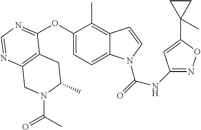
C12=C(N=CN=C1OC1=CC=C3C(=C1C)C=CN3C(=O)NC1=NOC(C3(C)CC3)=C1)CN(C(C)=O)C(C)C2
